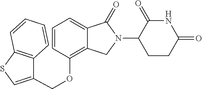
C1=CC(OCC2=CSC3=C2C=CC=C3)=C2C(=C1)C(=O)N(C1CCC(=O)NC1=O)C2
